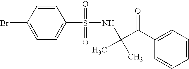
C1=C(Br)C=CC(S(=O)(=O)NC(C(C2=CC=CC=C2)=O)(C)C)=C1
